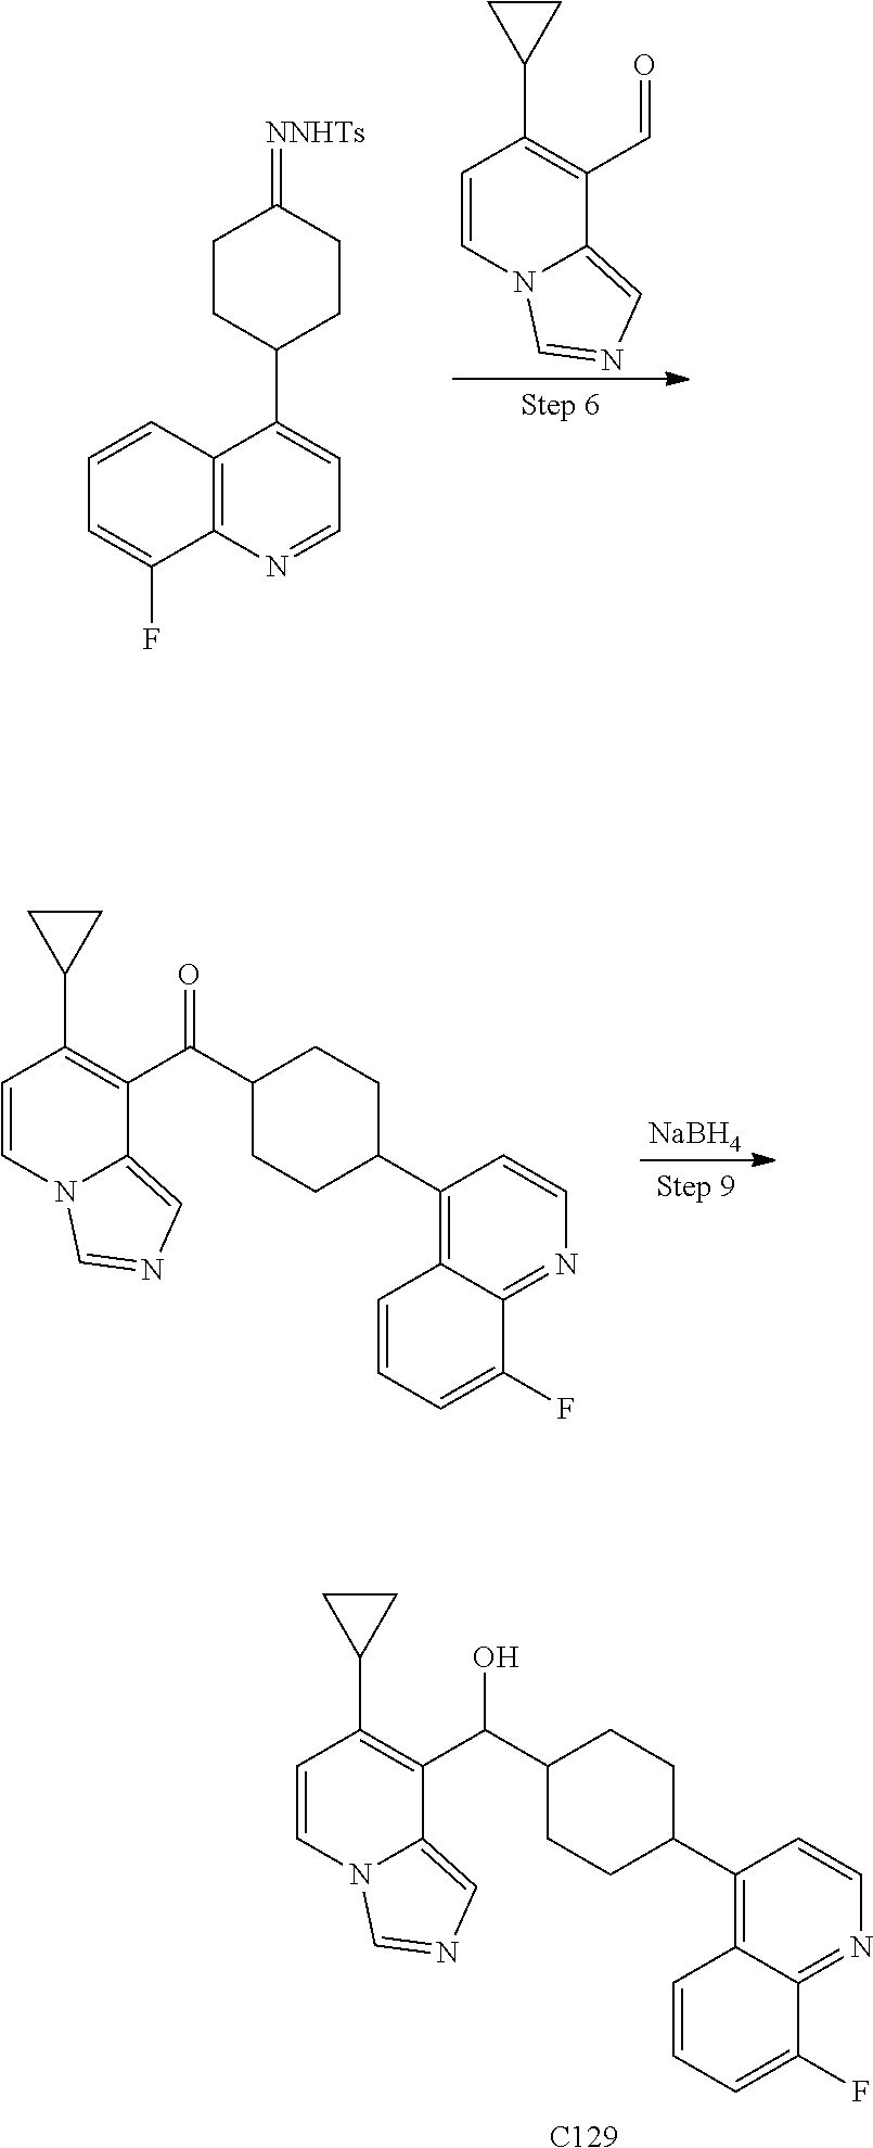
C1=CN2C(=CN=C2)C(C=O)=C1C1CC1.C1CC(=[NNHTs])CCC1C1=CC=NC2=C1C=CC=C2F.[NaBH4].C1=CN2C(=CN=C2)C(C(=O)C2CCC(C3=C4C(=NC=C3)C(F)=CC=C4)CC2)=C1C1CC1.C1=CN2C(=CN=C2)C(C(O)C2CCC(C3=C4C(=NC=C3)C(F)=CC=C4)CC2)=C1C1CC1.[C129]
